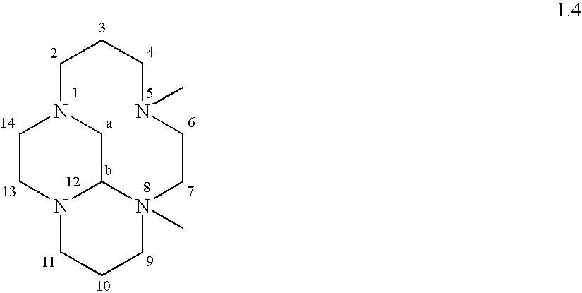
C1CN2CCCN3(C)CCN(C)CCCN1CC23
